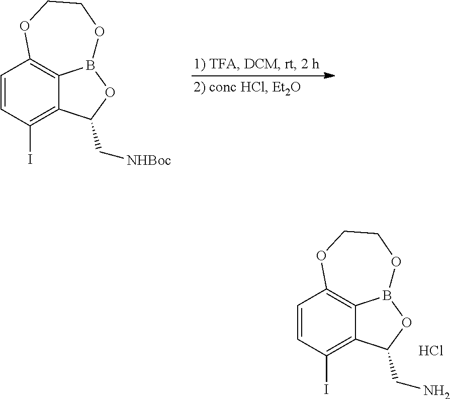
C1=CC(I)=C2C3=C1OCCOB3OC2C[NHBoc].C1=CC(I)=C2C3=C1OCCOB3OC2CN.Cl
